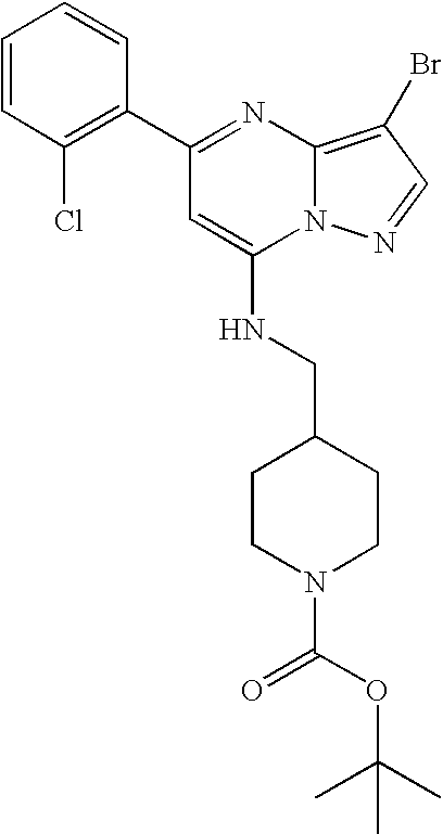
C1(C2=NC3=C(Br)C=NN3C(NCC3CCN(C(OC(C)(C)C)=O)CC3)=C2)=C(Cl)C=CC=C1
